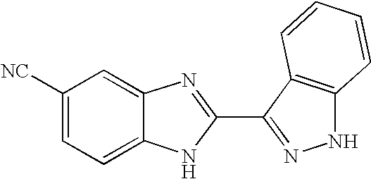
C1=C([NC])C=C2C(=C1)NC(C1=NNC3=C1C=CC=C3)=N2
